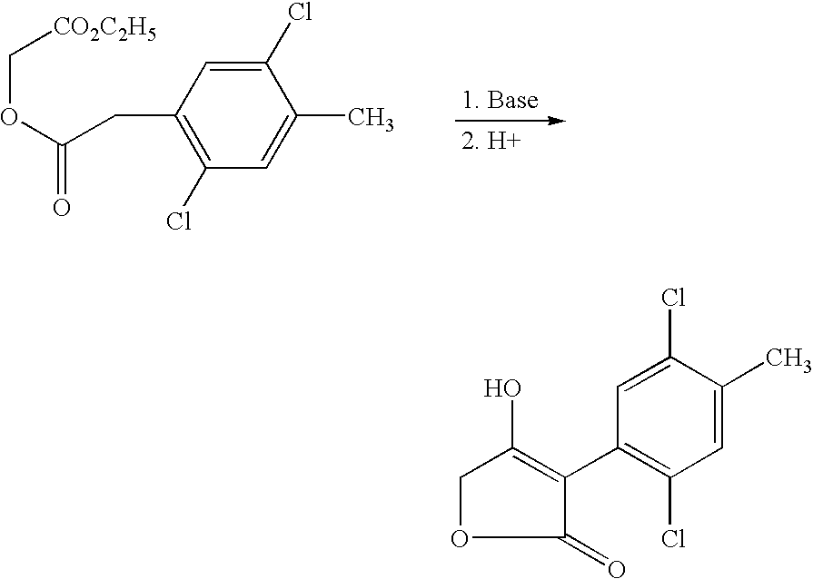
O(C(CC1=C(Cl)C=C(C)C(Cl)=C1)=O)C[CO2C2H5].C1(=O)C(C2=C(Cl)C=C(C)C(Cl)=C2)=C(O)CO1
